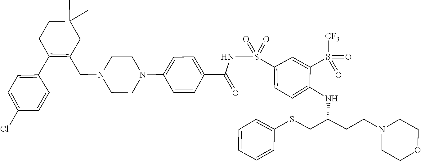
C1CN(CCC(CSC2=CC=CC=C2)NC2=CC=C(S(=O)(=O)NC(C3=CC=C(N4CCN(CC5=C(C6=CC=C(Cl)C=C6)CCC(C)(C)C5)CC4)C=C3)=O)C=C2S(=O)(=O)[CF3])CCO1
